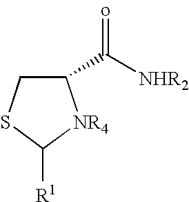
C1(C([NHR2])=o)CSC([R1])[NR4]1
